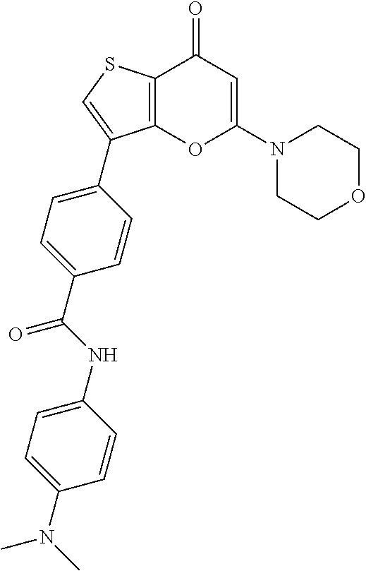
C12=C(SC=C1C1=CC=C(C(NC3=CC=C(N(C)C)C=C3)=O)C=C1)C(=O)C=C(N1CCOCC1)O2
